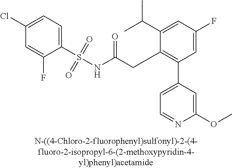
C1(S(NC(CC2=C(C3=CC=NC(OC)=C3)C=C(F)C=C2C(C)C)=O)(=O)=O)=CC=C(Cl)C=C1F
